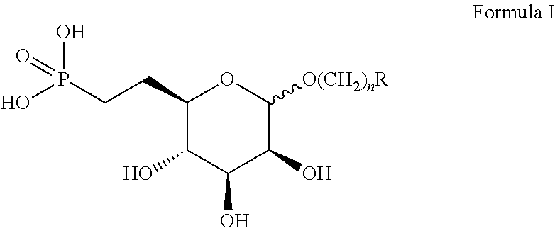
C1(CCP(=O)(O)O)C(O)C(O)C(O)C([O(CH2)nR])O1
